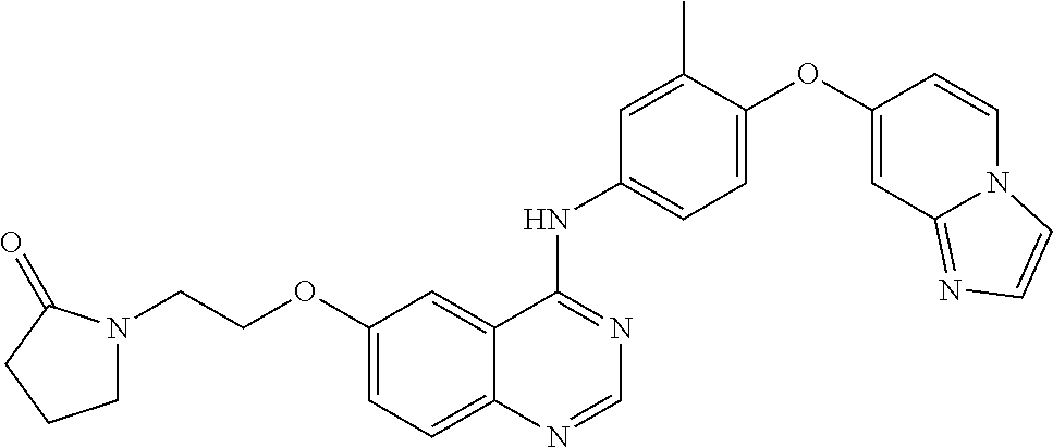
C1(OCCN2CCCC2=O)=CC=C2C(=C1)C(NC1=CC=C(OC3=CC4=NC=CN4C=C3)C(C)=C1)=NC=N2
